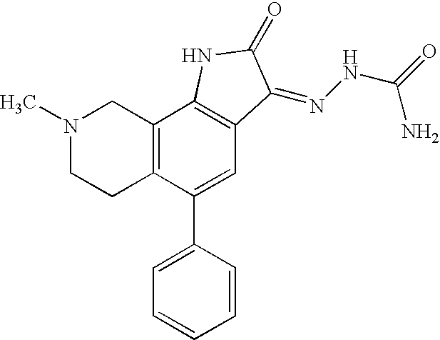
N1(C)CCC2=C(C1)C1=C(C=C2C2=CC=CC=C2)C(=NNC(=O)N)C(=O)N1
